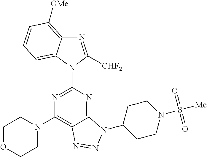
C1OCCN(C2=C3C(=NC(N4C5=CC=CC([OMe])=C5N=C4[CHF2])=N2)N(C2CCN(S([Me])(=O)=O)CC2)N=N3)C1
